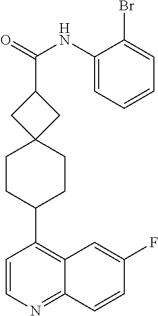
C1=CN=C2C(=C1C1CCC3(CC1)CC(C(=O)NC1=CC=CC=C1Br)C3)C=C(F)C=C2
